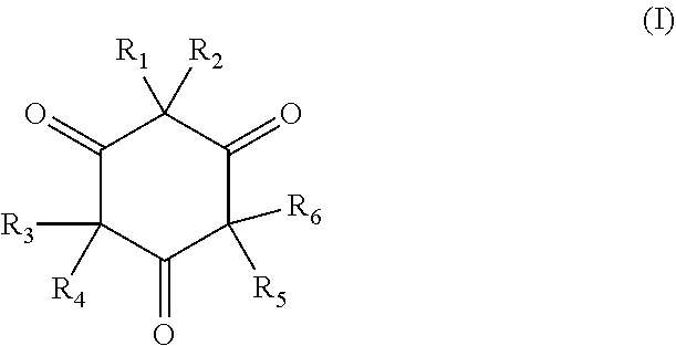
C1(=O)C([R3])([R4])C(=O)C([R5])([R6])C(=O)C1([R2])[R1]
